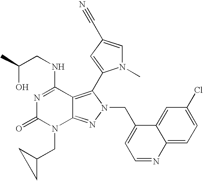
N1=C(NCC(O)C)C2=C(C3=CC(C#N)=CN3C)N(CC3=CC=NC4=CC=C(Cl)C=C34)N=C2N(CC2CC2)C1=O
